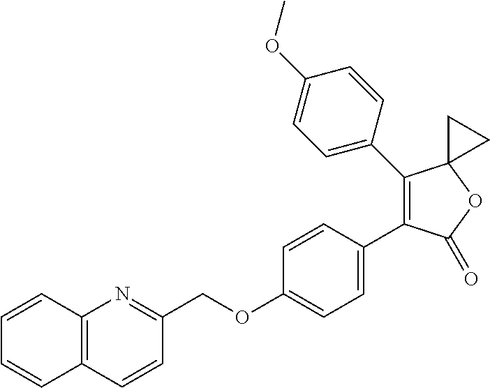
C1(C2=CC=C(OC)C=C2)=C(C2=CC=C(OCC3=NC4=C(C=C3)C=CC=C4)C=C2)C(=O)OC12CC2
